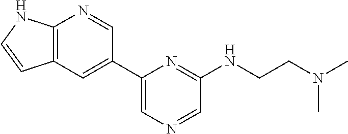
C1=C(C2=CC3=C(N=C2)NC=C3)N=C(NCCN(C)C)C=N1
